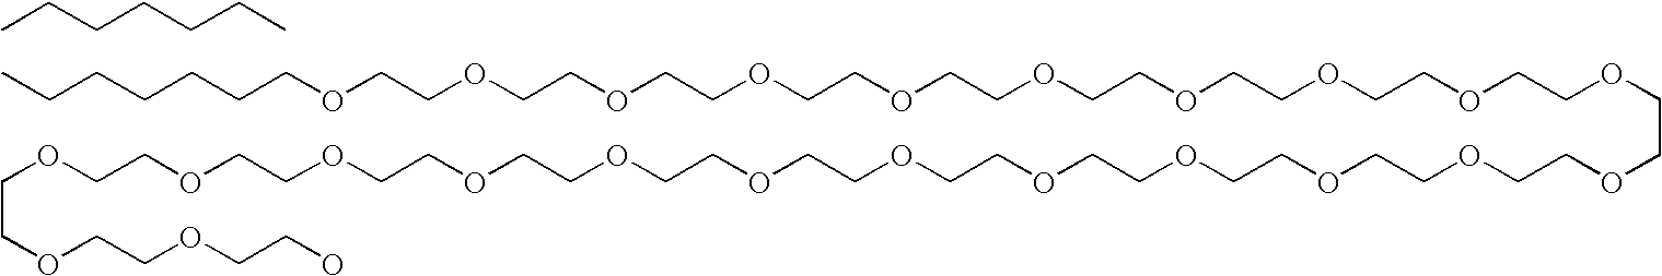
CCCCCCCOCCOCCOCCOCCOCCOCCOCCOCCOCCOCCOCCOCCOCCOCCOCCOCCOCCOCCOCCOCCOCCOCCOCCOCCO.CCCCCCC
